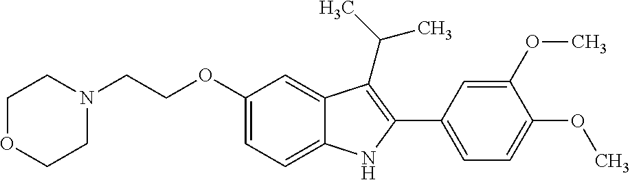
C(OC1=CC=C2C(=C1)C(C(C)C)=C(C1=CC=C(OC)C(OC)=C1)N2)CN1CCOCC1
